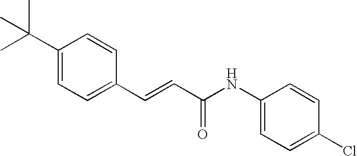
C(=CC(=O)NC1=CC=C(Cl)C=C1)C1=CC=C(C(C)(C)C)C=C1
